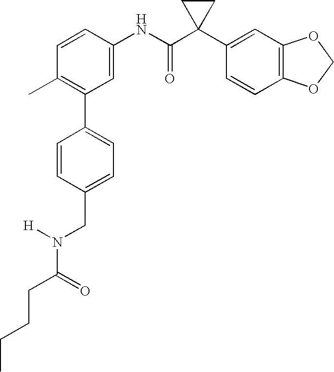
C1(C2=C(C)C=CC(NC(C3(C4=CC5=C(C=C4)OCO5)CC3)=O)=C2)=CC=C(CN([H])C(CCCC)=O)C=C1
